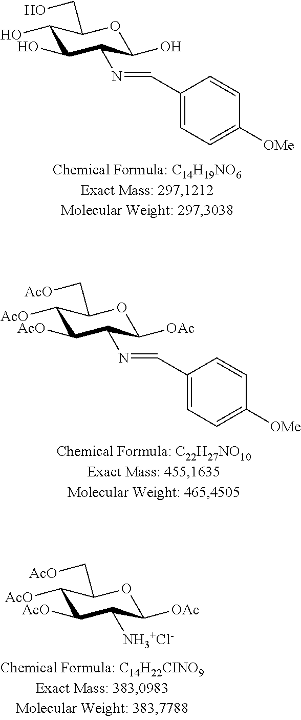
C1(O)C(O)C(N=CC2=CC=C([OMe])C=C2)C(O)OC1CO.C1([AcO])C([AcO])C(N=CC2=CC=C([OMe])C=C2)C([OAc])OC1C[AcO].C1([AcO])C([AcO])C([NH3+Cl-])C([OAc])OC1C[AcO]
